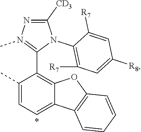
C1([CD3])=NN(C)=C(C2=C3C(=CC=C2C)C2=C(O3)C=CC=C2)N1C1=C([R7])C=C([R8])C=C1[R7]
